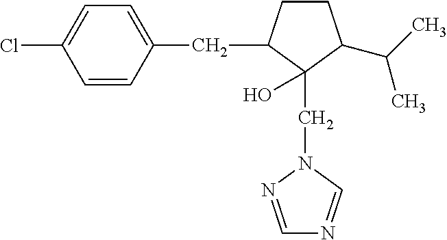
C1CC(CC2=CC=C(Cl)C=C2)C(CN2N=CN=C2)(O)C1C(C)C
